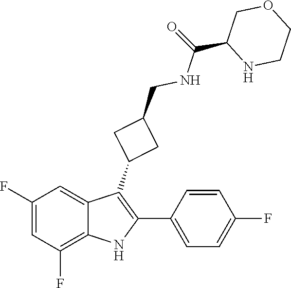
O=C(NCC1CC(C2=C(C3=CC=C(F)C=C3)NC3=C(F)C=C(F)C=C23)C1)C1COCCN1
